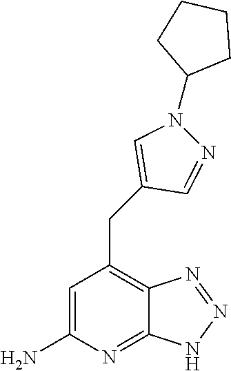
C1=C(N)N=C2C(=C1CC1=CN(C3CCCC3)N=C1)N=NN2
